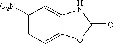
C1([O2N])=CC=C2C(=C1)NC(=O)O2
